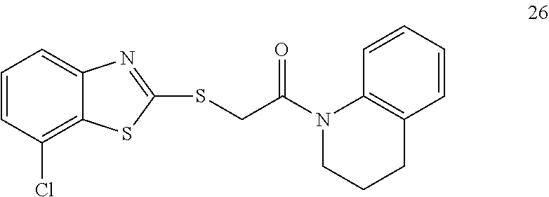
C1=CC(Cl)=C2C(=C1)N=C(SCC(N1CCCC3=C1C=CC=C3)=O)S2
